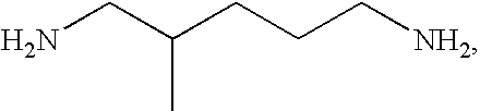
C(C(CCC[NH2])C)N
